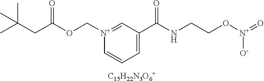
CC(CC(OC[N+]1=CC(C(NCCO[N+](=O)[O-])=O)=CC=C1)=O)(C)C.[C15H22N3O6+]
